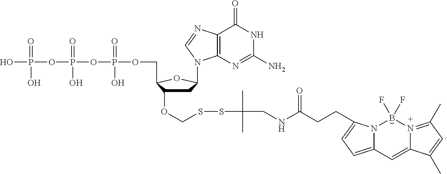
C1C(OCSSC(C)(C)CNC(=O)CCC2=CC=C3N2[B-](F)(F)[N+]2=C(C)C=C(C)C2=C3)C(COP(OP(OP(O)(=O)O)(=O)O)(=O)O)OC1N1C2=C(C(=O)NC(N)=N2)N=C1
